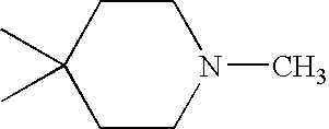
C1C(C)(C)CCN(C)C1
